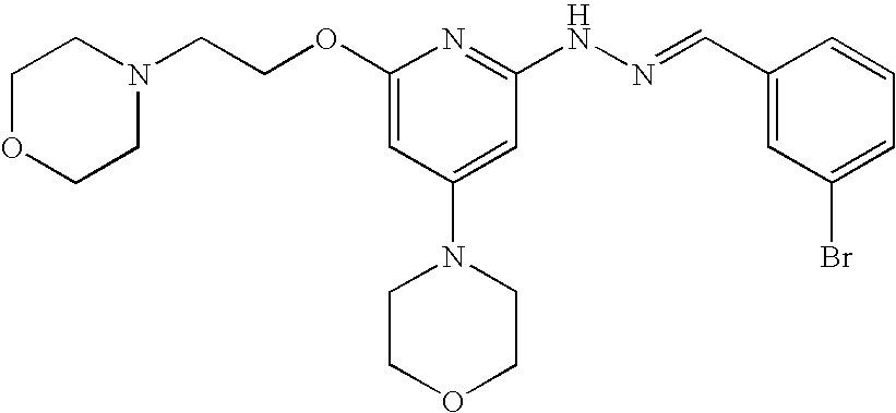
N1(CCOC2=CC(N3CCOCC3)=CC(NN=CC3=CC(Br)=CC=C3)=N2)CCOCC1
